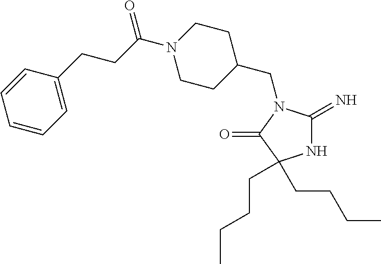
C1=CC=C(CCC(=O)N2CCC(CN3C(=N)NC(CCCC)(CCCC)C3=O)CC2)C=C1
